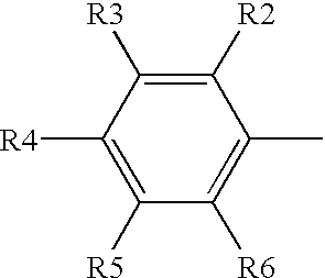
C1([R5])=C([R4])C([R3])=C([R2])C(C)=C1[R6]
